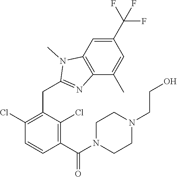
C1(Cl)=C(CC2=NC3=C(C=C(C(F)(F)F)C=C3C)N2C)C(Cl)=C(C(=O)N2CCN(CCO)CC2)C=C1
